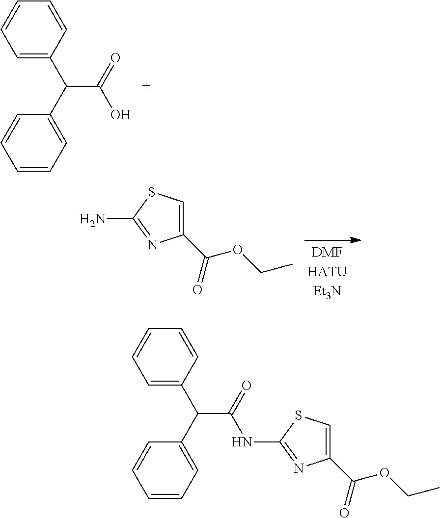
C1=C(C(C2=CC=CC=C2)C(=O)O)C=CC=C1.C1(C(OCC)=O)=CSC(N)=N1.C1=C(C(C2=CC=CC=C2)C(=O)NC2=NC(C(OCC)=O)=CS2)C=CC=C1
